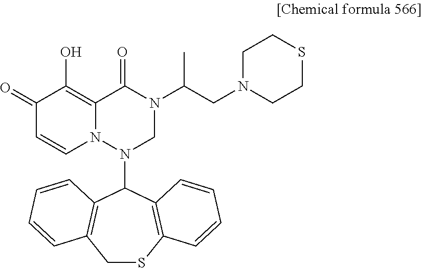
C1(=O)C=CN2C(=C1O)C(=O)N(C(CN1CCSCC1)C)CN2C1C2=C(CSC3=C1C=CC=C3)C=CC=C2
